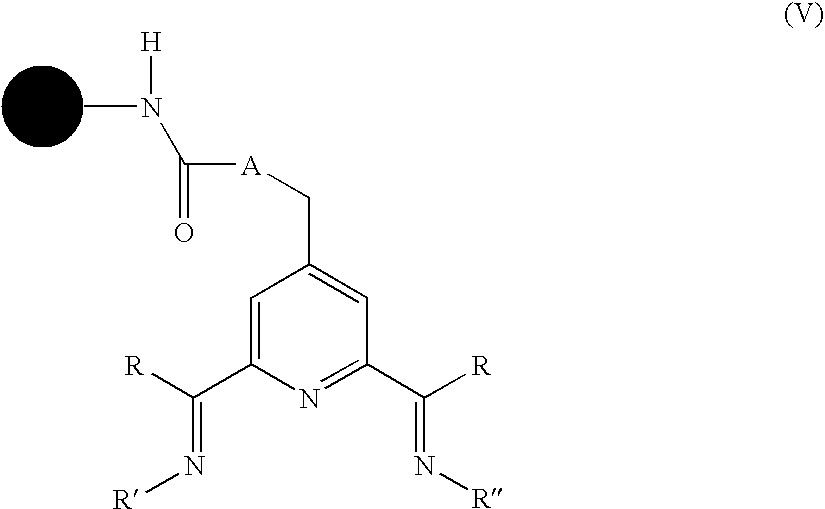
CN([H])C([A]CC1=CC(C([R])=N[R])=NC(C([R])=N[R])=C1)=O
